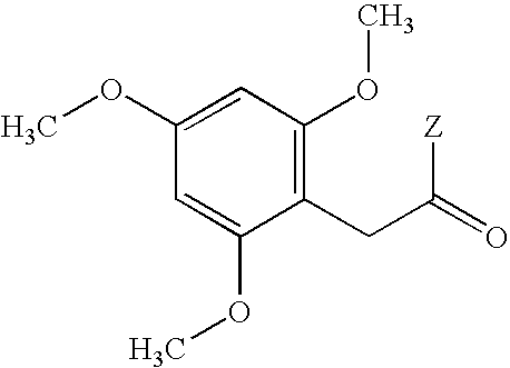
C1=C(OC)C(CC(=O)[Z])=C(OC)C=C1OC
